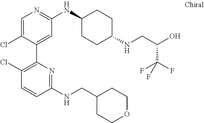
C1=C(Cl)C(C2=C(Cl)C=CC(NCC3CCOCC3)=N2)=CC(NC2CCC(NCC(O)C(F)(F)F)CC2)=N1
